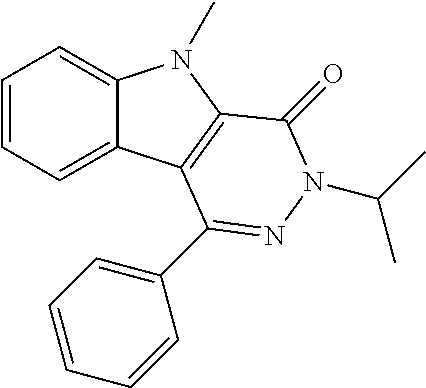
C12=CC=CC=C1C1=C(N2C)C(=O)N(C(C)C)N=C1C1=CC=CC=C1
